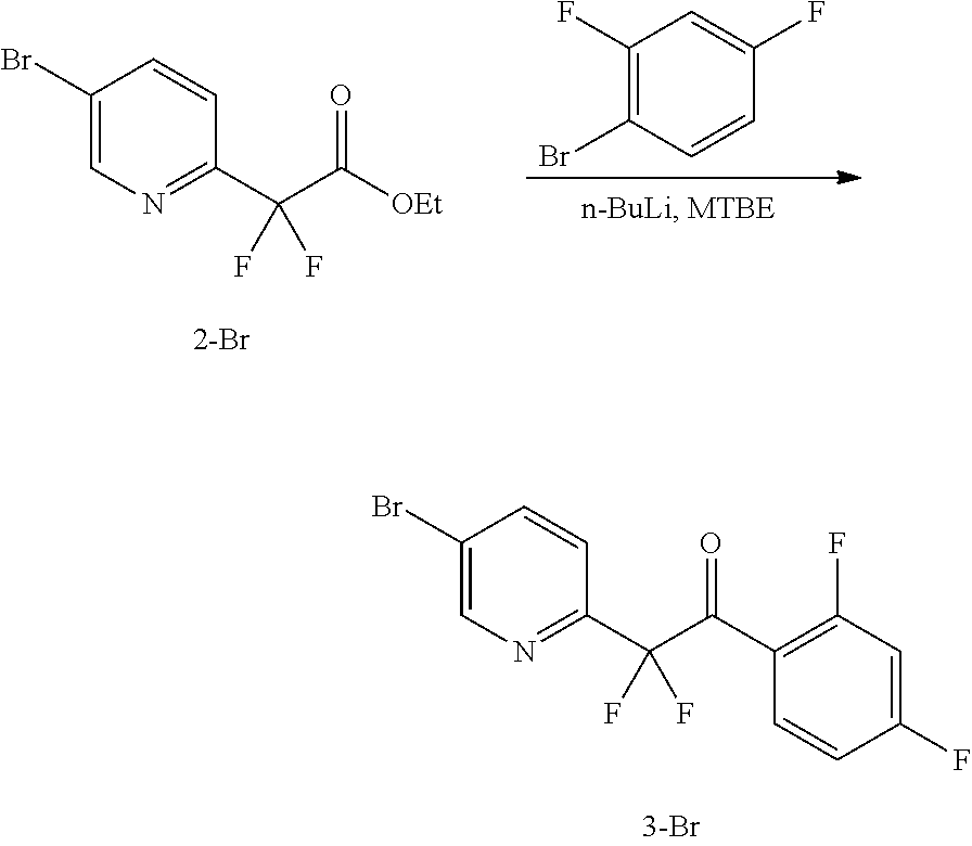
C1(Br)=CN=C(C(C([OEt])=O)(F)F)C=C1.C1(F)=C(Br)C=CC(F)=C1.C1(Br)=CN=C(C(C(=O)C2=C(F)C=C(F)C=C2)(F)F)C=C1
